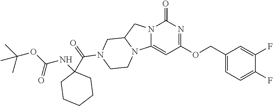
N12C(=CC(OCC3=CC=C(F)C(F)=C3)=NC1=O)N1C(C2)CN(C(=O)C2(NC(=O)OC(C)(C)C)CCCCC2)CC1
